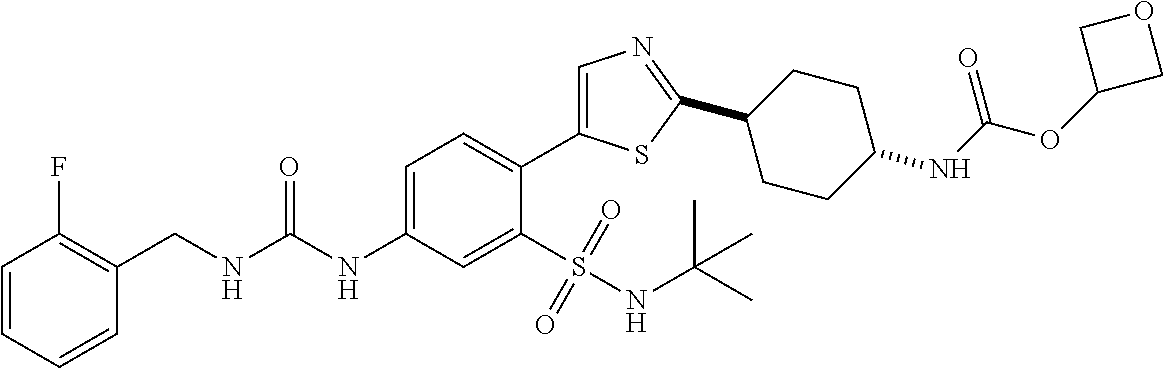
C1(CNC(NC2=CC=C(C3=CN=C(C4CCC(NC(OC5COC5)=O)CC4)S3)C(S(NC(C)(C)C)(=O)=O)=C2)=O)=C(F)C=CC=C1
